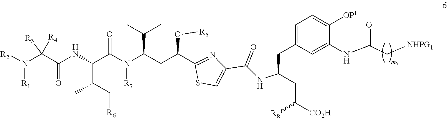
C1=C(CC(CC([CO2H])[R8])NC(C2=CSC(C(CC(N([R7])C(C(C(C[R6])C)NC(=O)C(N([R1])[R2])([R3])[R4])=O)C(C)C)O[R5])=N2)=O)C=C(NC(C[NHPG1])=O)C([OP1])=C1
